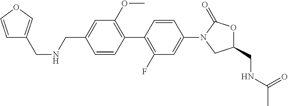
C(C1=CC(OC)=C(C2=C(F)C=C(N3CC(CNC(C)=O)OC3=O)C=C2)C=C1)NCC1=COC=C1
